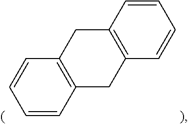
C1=CC2=C(C=C1)CC1=C(C2)C=CC=C1
